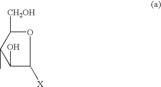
C1(O)C([X])OC([CH2OH])C1C
